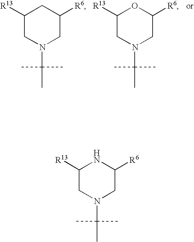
N1(C(C)(C)C)CC([R6])CC([R13])C1.N1(C(C)(C)C)CC([R6])OC([R13])C1.N1(C(C)(C)C)CC([R6])NC([R13])C1
